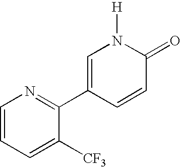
C1=CC(C2=NC=CC=C2[CF3])=CN([H])C1=O
